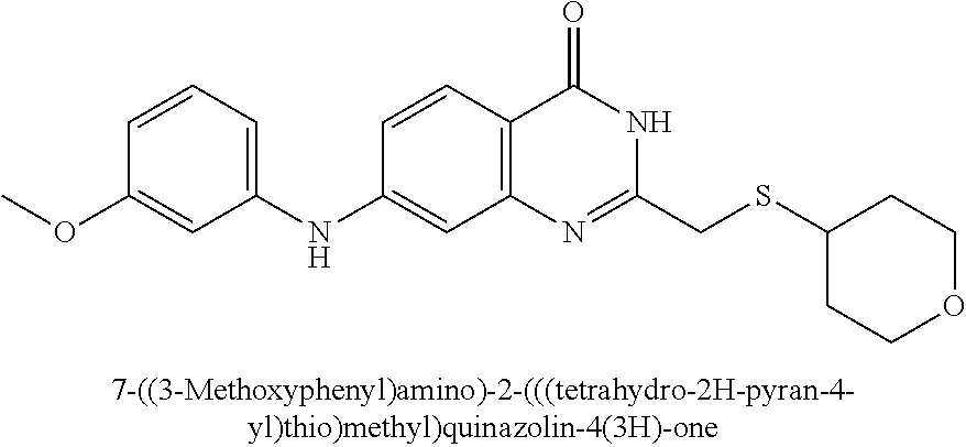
C1(NC2=CC=CC(OC)=C2)=CC2=C(C=C1)C(=O)NC(CSC1CCOCC1)=N2
